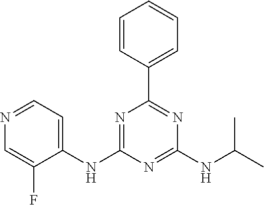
C1(NC2=CC=NC=C2F)=NC(C2=CC=CC=C2)=NC(NC(C)C)=N1
